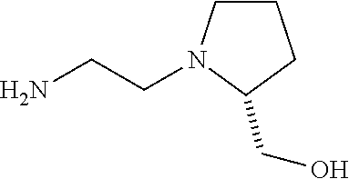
NCCN1CCCC1CO
